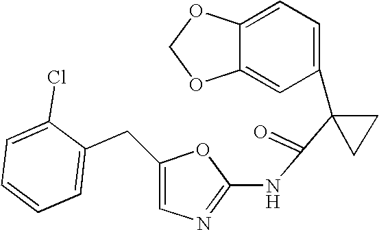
C1=C2C(=CC(C3(C(=O)NC4=NC=C(CC5=CC=CC=C5Cl)O4)CC3)=C1)OCO2
